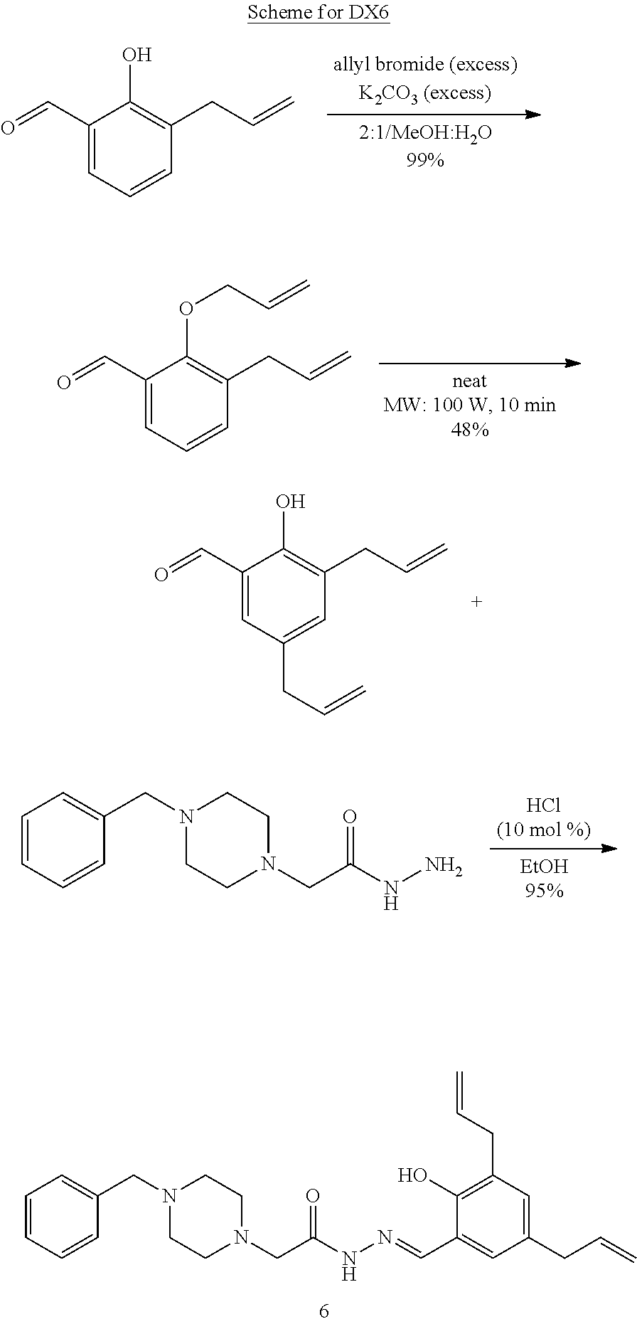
C1CN(CC(NN=CC2=CC(CC=C)=CC(CC=C)=C2O)=O)CCN1CC1=CC=CC=C1.C1(C=O)=CC=CC(CC=C)=C1O.C1CN(CC(NN)=O)CCN1CC1=CC=CC=C1.C1(C=O)=CC=CC(CC=C)=C1OCC=C.C1(C=O)=CC(CC=C)=CC(CC=C)=C1O
